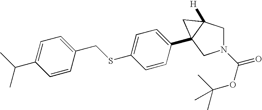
C1=CC(C23C([H])(CN(C(OC(C)(C)C)=O)C2)C3)=CC=C1SCC1=CC=C(C(C)C)C=C1
